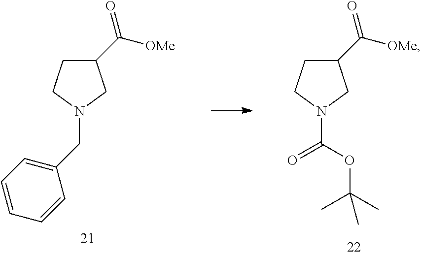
C1(C([OMe])=O)CCN(CC2=CC=CC=C2)C1.C1(C([OMe])=O)CCN(C(OC(C)(C)C)=O)C1
